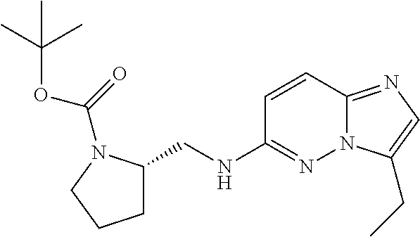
C1=CC2=NC=C(CC)N2N=C1NCC1CCCN1C(OC(C)(C)C)=O
